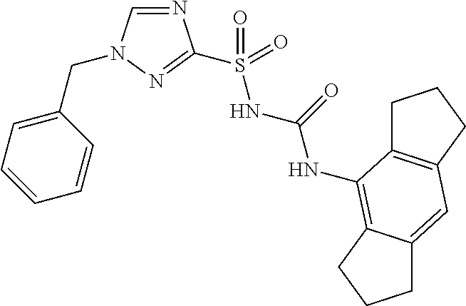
N1=CN(CC2=CC=CC=C2)N=C1S(=O)(NC(NC1=C2C(=CC3=C1CCC3)CCC2)=O)=O
